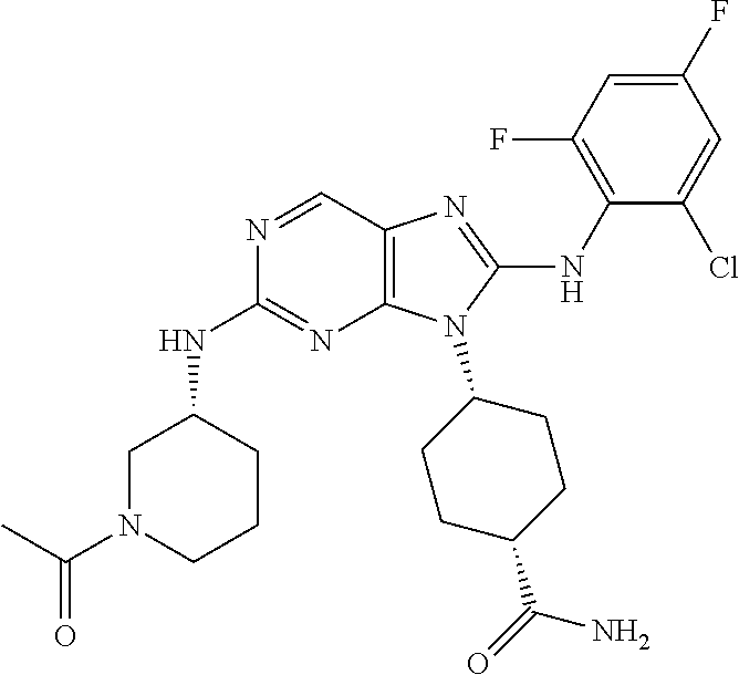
N1=CC2=C(N=C1NC1CN(C(C)=O)CCC1)N(C1CCC(C(=O)N)CC1)C(NC1=C(F)C=C(F)C=C1Cl)=N2
